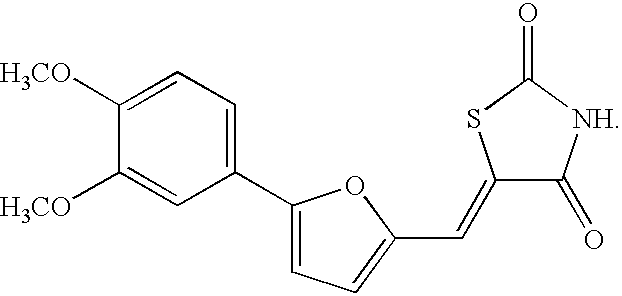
C1([H3CO])=CC=C(C2=CC=C(C=C3C(=O)[NH]C(=O)S3)O2)C=C1[H3CO]
